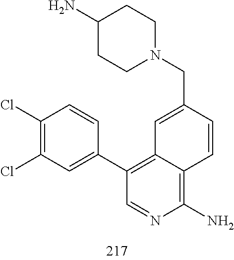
N1(CC2=CC3=C(C4=CC(Cl)=C(Cl)C=C4)C=NC(N)=C3C=C2)CCC(N)CC1
